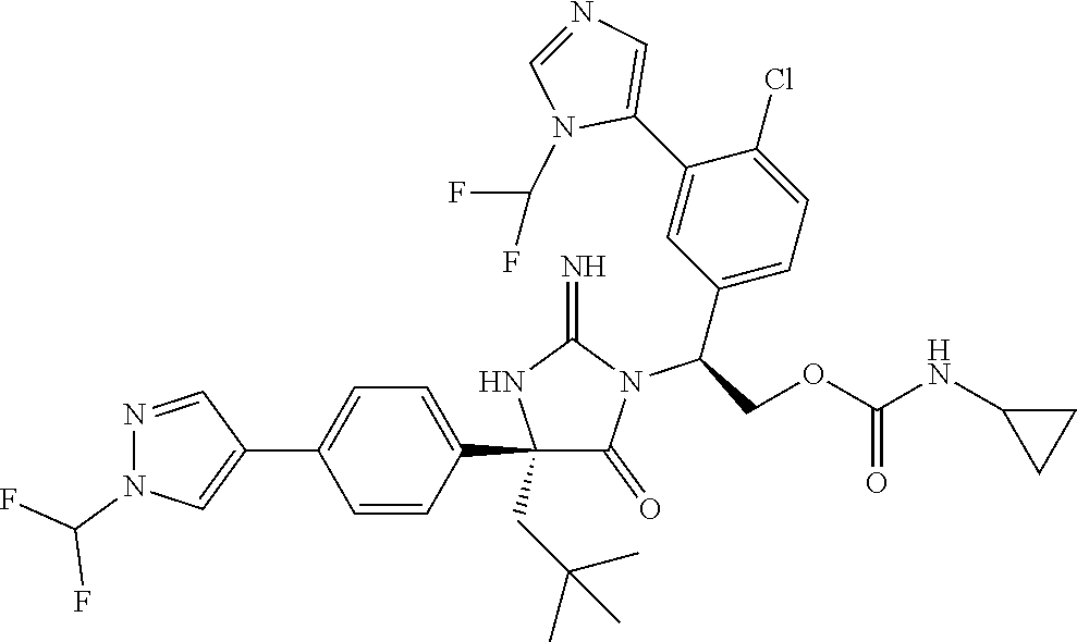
C1(C2=CC=C(C3=CN(C(F)F)N=C3)C=C2)(CC(C)(C)C)C(=O)N(C(C2=CC=C(Cl)C(C3=CN=CN3C(F)F)=C2)COC(NC2CC2)=O)C(=N)N1
